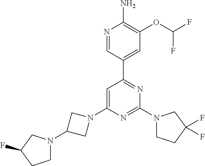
N1=CC(C2=NC(N3CCC(F)(F)C3)=NC(N3CC(N4CCC(F)C4)C3)=C2)=CC(OC(F)F)=C1N
